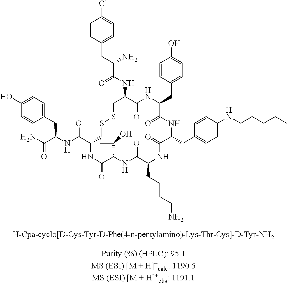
C1=CC(CC(C(NC2C(=O)NC(CC3=CC=C(O)C=C3)C(=O)NC(CC3=CC=C(NCCCCC)C=C3)C(=O)NC(CCCCN)C(=O)NC(C(C)O)C(=O)NC(C(NC(C(N)=O)CC3=CC=C(O)C=C3)=O)CSSC2)=O)N)=CC=C1Cl
